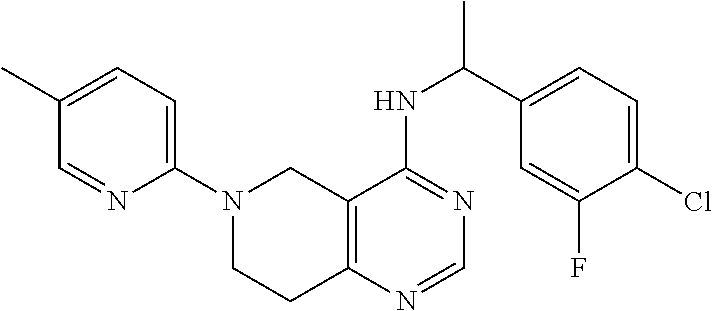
C1=C(C)C=NC(N2CCC3=C(C2)C(NC(C)C2=CC=C(Cl)C(F)=C2)=NC=N3)=C1
